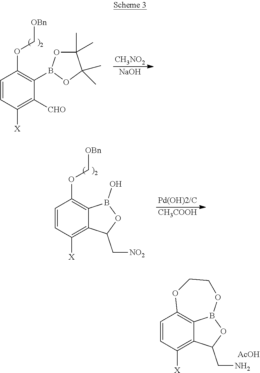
C1=CC([X])=C2C3=C1OCCOB3OC2CN.[AcOH].C1=CC([X])=C([CHO])C(B2OC(C)(C)C(C)(C)O2)=C1OC[OBn].[CH3NO2].[NaOH].C1=CC([X])=C2C(=C1OC[OBn])B(O)OC2C[NO2].[Pd(OH)2/C].[CH3COOH]
